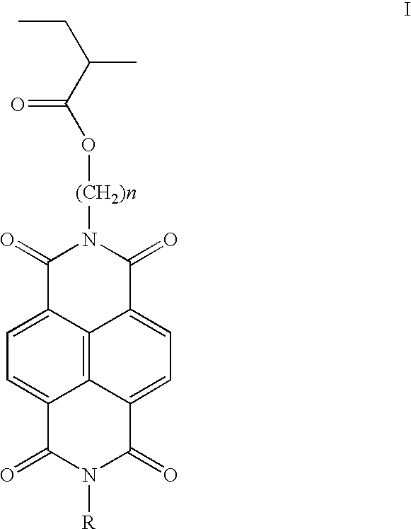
C1=C2C3=C4C(=C1)C(=O)N([R])C(=O)C4=CC=C3C(=O)N([(CH2)n]OC(C(CC)C)=O)C2=O
